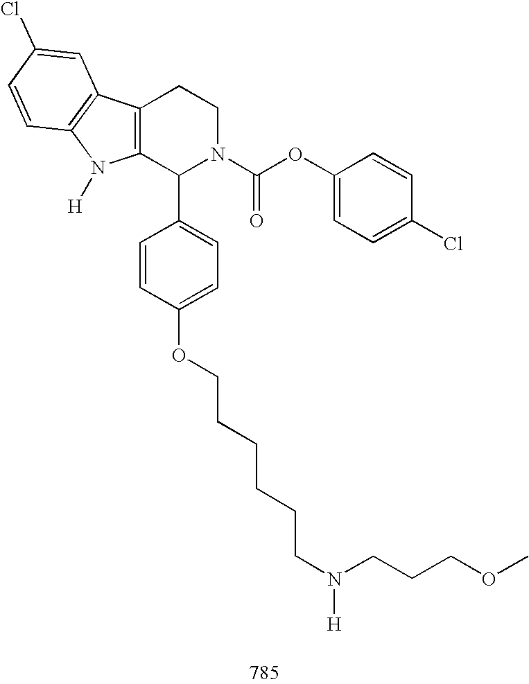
C12=C(C(C3=CC=C(OCCCCCCN([H])CCCOC)C=C3)N(C(OC3=CC=C(Cl)C=C3)=O)CC1)N([H])C1=C2C=C(Cl)C=C1
